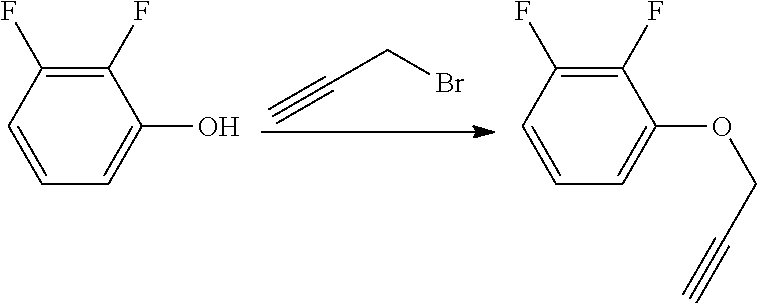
C#CCBr.C1=CC(F)=C(F)C(O)=C1.C1=CC(F)=C(F)C(OCC#C)=C1
